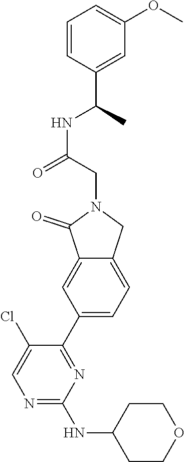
N1=C(NC2CCOCC2)N=C(C2=CC=C3C(=C2)C(=O)N(CC(NC(C2=CC(OC)=CC=C2)C)=O)C3)C(Cl)=C1
